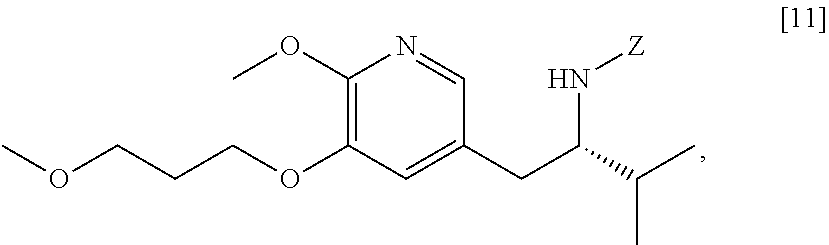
COCCCOC1=C(OC)N=CC(CC(N[Z])C(C)C)=C1
